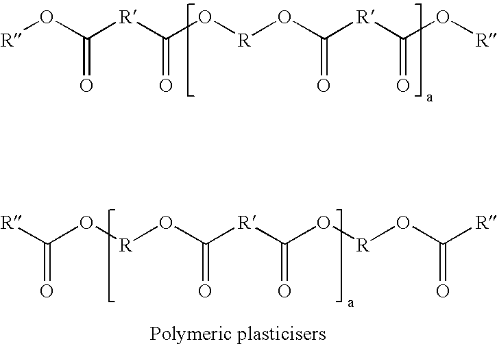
[R]C(O[R]OC([R]C(O[R]OC([R])=O)=O)=O)=O.[R]OC([R]C(O[R]OC([R]C(O[R])=O)=O)=O)=O
